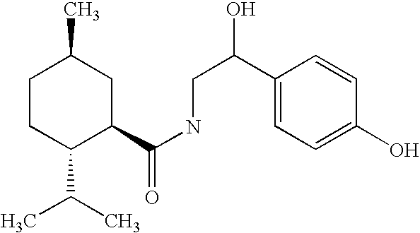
C1CC(C(C)C)C(C(NCC(C2=CC=C(O)C=C2)O)=O)CC1C
